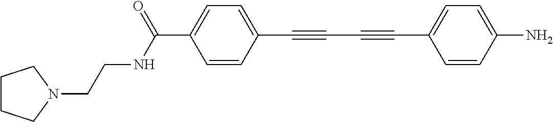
C1=CC(C#CC#CC2=CC=C(N)C=C2)=CC=C1C(NCCN1CCCC1)=O
